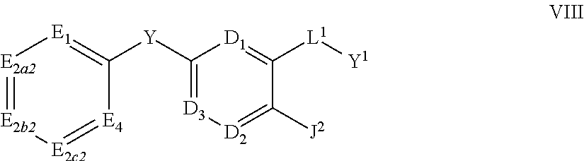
[Y](C1=[D3][D2]=C([J2])C([L1][Y1])=[D1]1)C1=[E1][E2a2]=[E2b2][E2c2]=[E4]1
